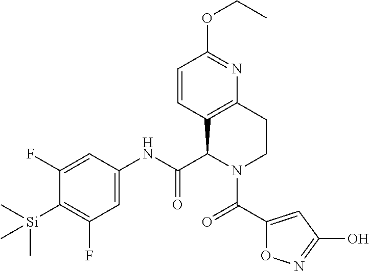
C1(F)=CC(NC(C2C3=C(CCN2C(=O)C2=CC(O)=NO2)N=C(OCC)C=C3)=O)=CC(F)=C1[Si](C)(C)C
